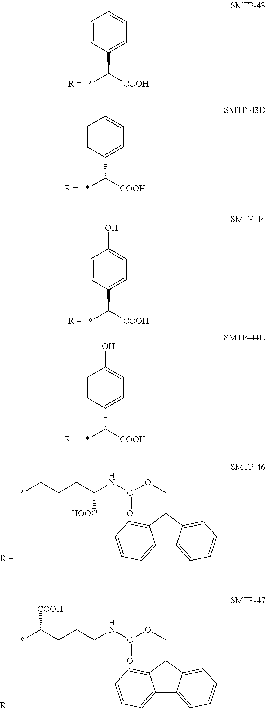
C1=CC(C([COOH])*)=CC=C1.C1=CC(C([COOH])*)=CC=C1.C1=CC(C([COOH])*)=CC=C1O.C1=CC(C([COOH])*)=CC=C1O.C(*)CCC(NC(OCC1C2=CC=CC=C2C2=CC=CC=C12)=O)[HOOC].C(*)(CCCNC(OCC1C2=CC=CC=C2C2=CC=CC=C12)=O)[COOH]
